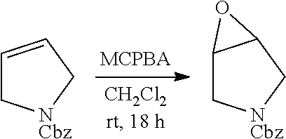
C1=CC[NCbz]C1.C12C[NCbz]CC1O2
